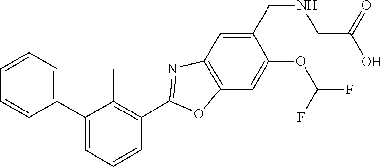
FC(OC1=CC2=C(N=C(C3=C(C)C(C4=CC=CC=C4)=CC=C3)O2)C=C1CNCC(=O)O)F
